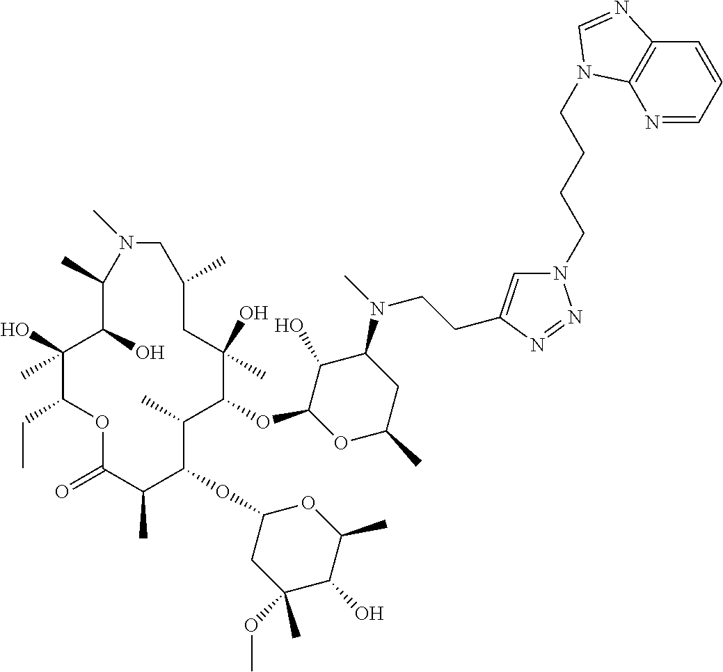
C1(O)C(OC2C(C)C(OC3CC(OC)(C)C(O)C(C)O3)C(C)C(=O)OC(CC)C(O)(C)C(O)C(C)N(C)CC(C)CC2(O)C)OC(C)CC1N(C)CCC1=CN(CCCCN2C3=C(C=CC=N3)N=C2)N=N1
